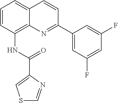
N(C1=C2C(=CC=C1)C=CC(C1=CC(F)=CC(F)=C1)=N2)C(C1=CSC=N1)=O
